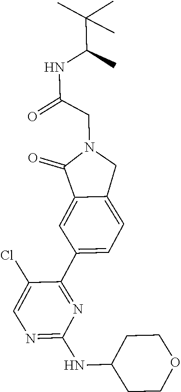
N1=C(NC2CCOCC2)N=C(C2=CC=C3C(=C2)C(=O)N(CC(NC(C(C)(C)C)C)=O)C3)C(Cl)=C1
